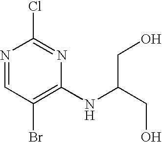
N1=CC(Br)=C(NC(CO)CO)N=C1Cl
